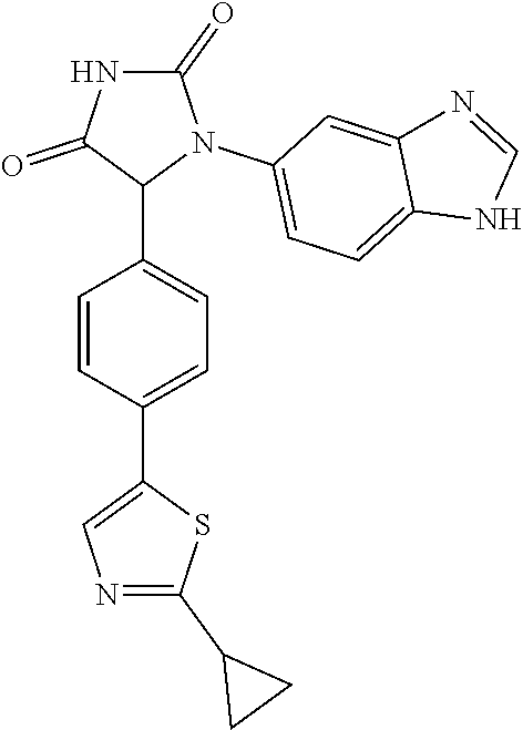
C1=CC(C2=CN=C(C3CC3)S2)=CC=C1C1N(C2=CC=C3C(=C2)N=CN3)C(=O)NC1=O
